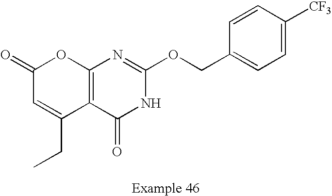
C12=C(C(=O)NC(OCC3=CC=C([CF3])C=C3)=N1)C(CC)=CC(=O)O2
